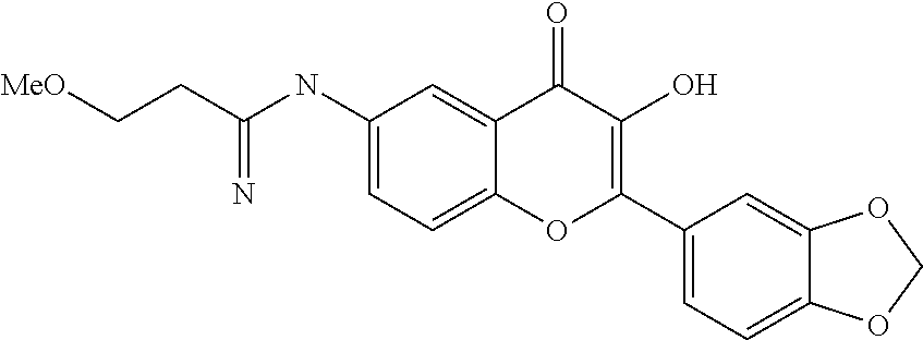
C(NC1=CC=C2C(=C1)C(=O)C(O)=C(C1=CC=C3C(=C1)OCO3)O2)(CC[MeO])=N
